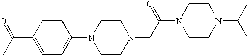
N1(C2=CC=C(C(=O)C)C=C2)CCN(CC(N2CCN(C(C)C)CC2)=O)CC1
